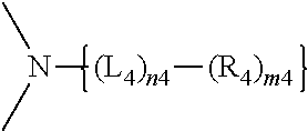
[(L4)n4](N(C)C)[(R4)m4]
